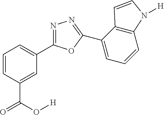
N1=C(C2=CC=CC(C(O[H])=O)=C2)OC(C2=CC=CC3=C2C=CN3[H])=N1
